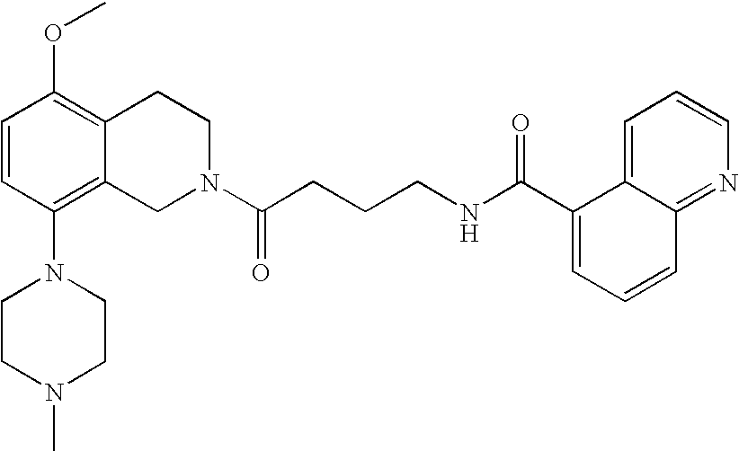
C1=CC(N2CCN(C)CC2)=C2C(=C1OC)CCN(C(CCCNC(C1=CC=CC3=NC=CC=C31)=O)=O)C2
